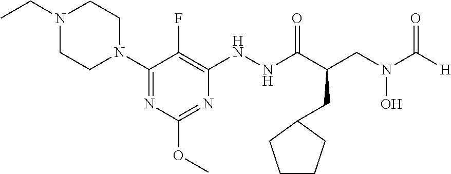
C1(N2CCN(CC)CC2)=NC(OC)=NC(NNC(C(CN(C([H])=O)O)CC2CCCC2)=O)=C1F
